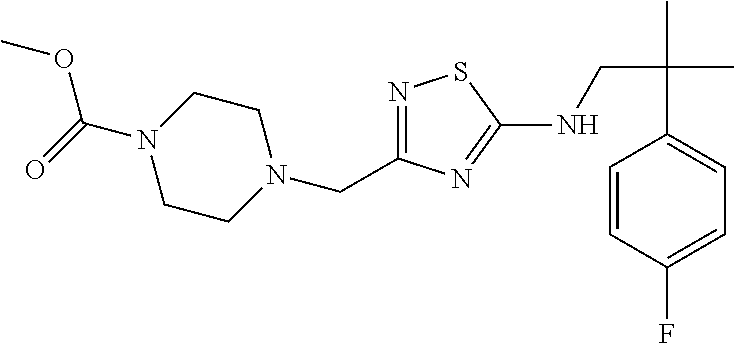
N1=C(CN2CCN(C(=O)OC)CC2)N=C(NCC(C)(C)C2=CC=C(F)C=C2)S1
